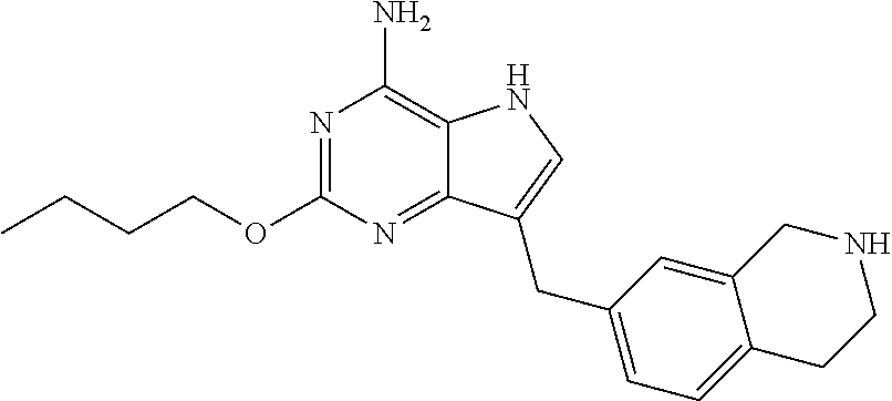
N1=C(OCCCC)N=C2C(=C1N)NC=C2CC1=CC=C2C(=C1)CNCC2
